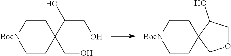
C1CC(C(CO)O)(CO)CC[BocN]1.C1CC2(CC[BocN]1)COCC2O
